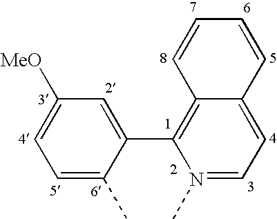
C1=C([MeO])C=C(C2=C3C(=CC=N2C)C=CC=C3)C(C)=C1
